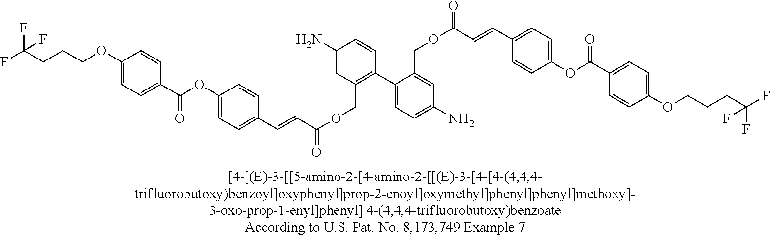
FC(F)(CCCOC1=CC=C(C(OC2=CC=C(C=CC(OCC3=C(C4=CC=C(N)C=C4COC(C=CC4=CC=C(OC(C5=CC=C(OCCCC(F)(F)F)C=C5)=O)C=C4)=O)C=CC(N)=C3)=O)C=C2)=O)C=C1)F
